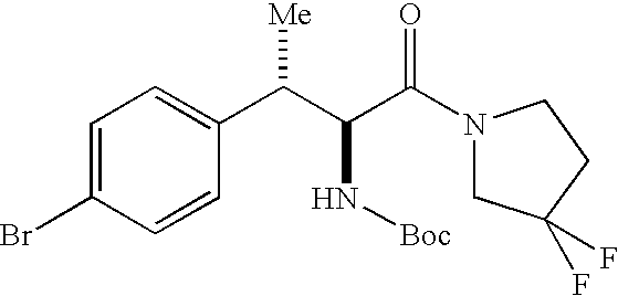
C1=C(Br)C=CC(C(C(C(N2CC(F)(F)CC2)=O)N[Boc])[Me])=C1
